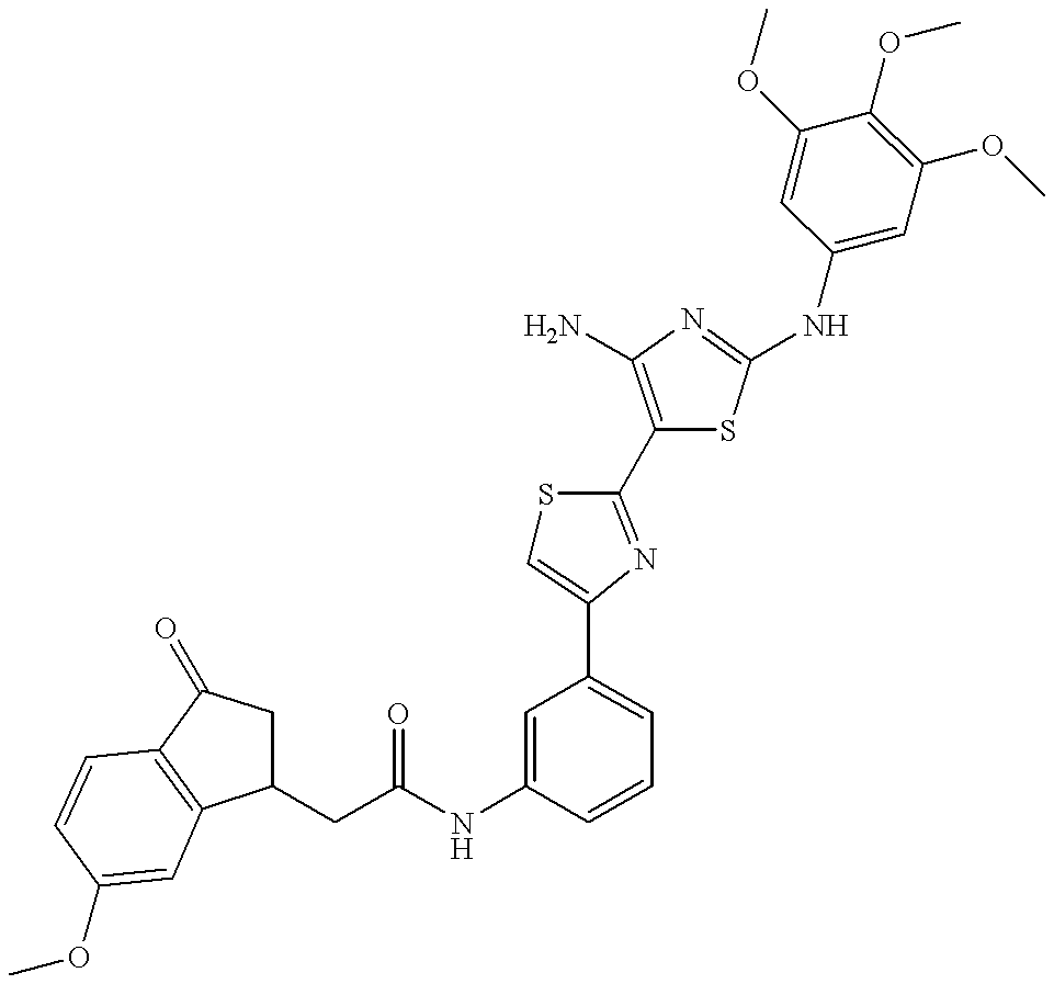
C(C(NC1=CC(C2=CSC(C3=C(N)N=C(NC4=CC(OC)=C(OC)C(OC)=C4)S3)=N2)=CC=C1)=O)C1CC(=O)C2=C1C=C(OC)C=C2
